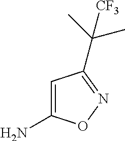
C1=C(N)ON=C1C(C)(C)[CF3]
